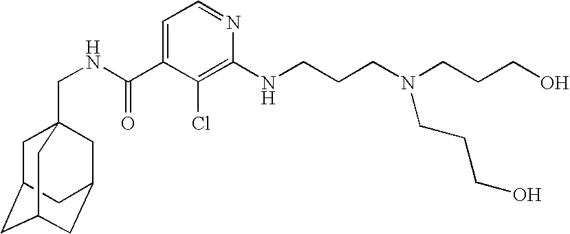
C1C2CC3CC(CC1(CNC(C1=CC=NC(NCCCN(CCCO)CCCO)=C1Cl)=O)C3)C2
